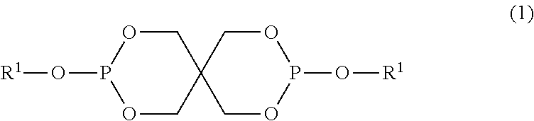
O1CC2(COP1O[R1])COP(O[R1])OC2
